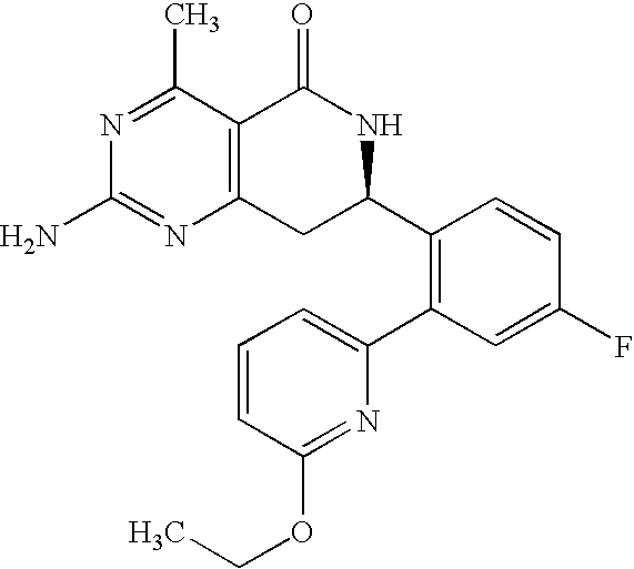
N1=C(C)C2=C(N=C1N)CC(C1=C(C3=CC=CC(OCC)=N3)C=C(F)C=C1)NC2=O
